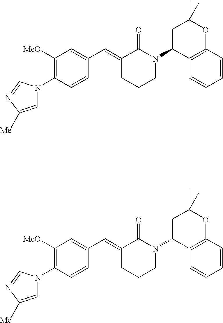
C1=CC(N2C=C([Me])N=C2)=C([OMe])C=C1C=C1CCCN(C2C3=C(OC(C)(C)C2)C=CC=C3)C1=O.C1=CC(N2C=C([Me])N=C2)=C([OMe])C=C1C=C1CCCN(C2C3=C(OC(C)(C)C2)C=CC=C3)C1=O
